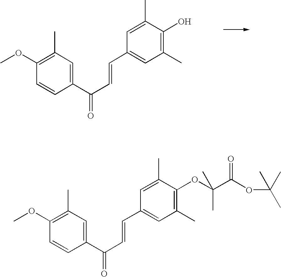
COC1=C(C)C=C(C(C=CC2=CC(C)=C(O)C(C)=C2)=O)C=C1.COC1=C(C)C=C(C(C=CC2=CC(C)=C(OC(C(=O)OC(C)(C)C)(C)C)C(C)=C2)=O)C=C1
